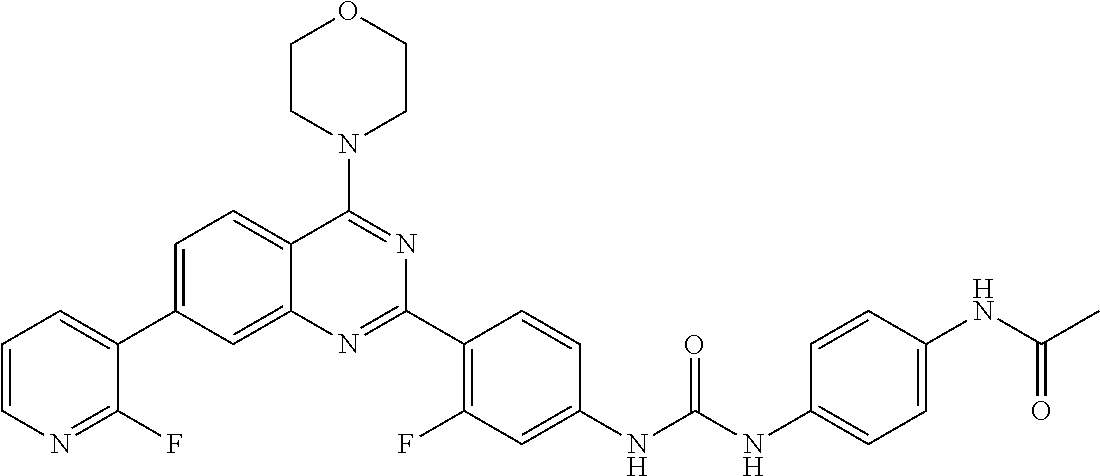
C1=C(C2=CC=CN=C2F)C=C2C(=C1)C(N1CCOCC1)=NC(C1=C(F)C=C(NC(NC3=CC=C(NC(C)=O)C=C3)=O)C=C1)=N2
